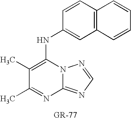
N12C(=NC=N1)N=C(C)C(C)=C2NC1=CC2=C(C=C1)C=CC=C2
